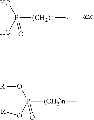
P([(CH2)n]C)(O[R])(O[R])=O.P([(CH2)n]C)(O)(O)=O
